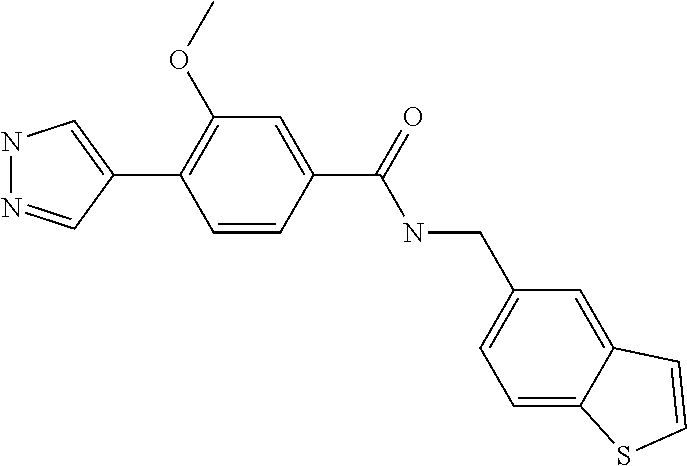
N1N=CC(C2=C(OC)C=C(C(NCC3=CC=C4C(=C3)C=CS4)=O)C=C2)=C1
